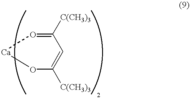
C1([C(CH3)3])=O[Ca]OC([C(CH3)3])=C1
